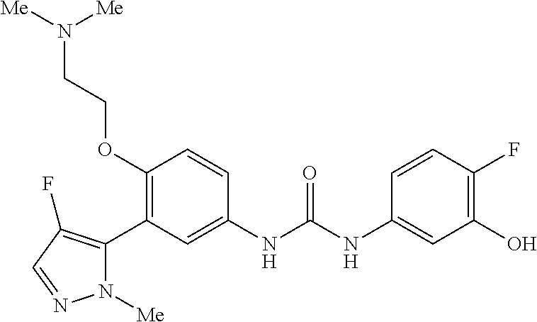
C1(OCCN([Me])[Me])=C(C2=C(F)C=NN2[Me])C=C(NC(=O)NC2=CC(O)=C(F)C=C2)C=C1
